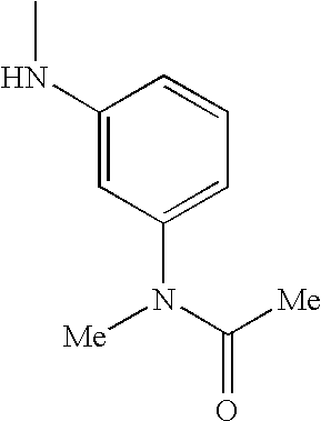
C1(NC)=CC(N([Me])C([Me])=O)=CC=C1
